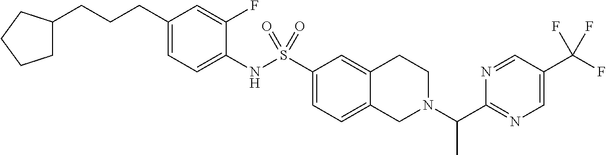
C1(NS(C2=CC=C3C(=C2)CCN(C(C2=NC=C(C(F)(F)F)C=N2)C)C3)(=O)=O)=CC=C(CCCC2CCCC2)C=C1F
